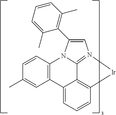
[Ir]1C2=C3C(=CC=C2)C2=C(C=CC(C)=C2)N2C3=N1C=C2C1=C(C)C=CC=C1C
